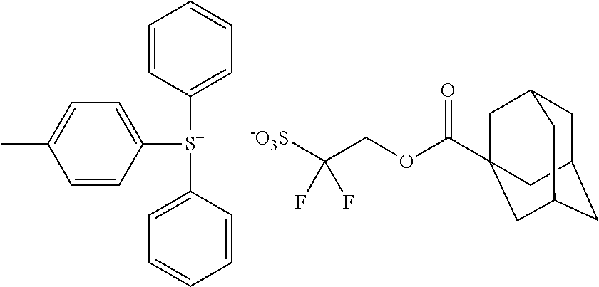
C1=CC([S+](C2=CC=CC=C2)C2=CC=CC=C2)=CC=C1C.C1C2CC3CC(C(OCC([-O3S])(F)F)=O)(CC1C3)C2
